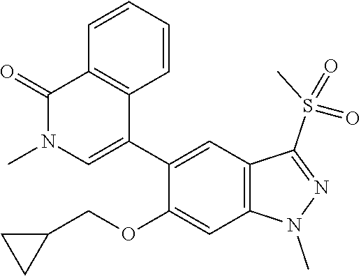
C1(C2=CN(C)C(=O)C3=C2C=CC=C3)=CC2=C(C=C1OCC1CC1)N(C)N=C2S(C)(=O)=O
